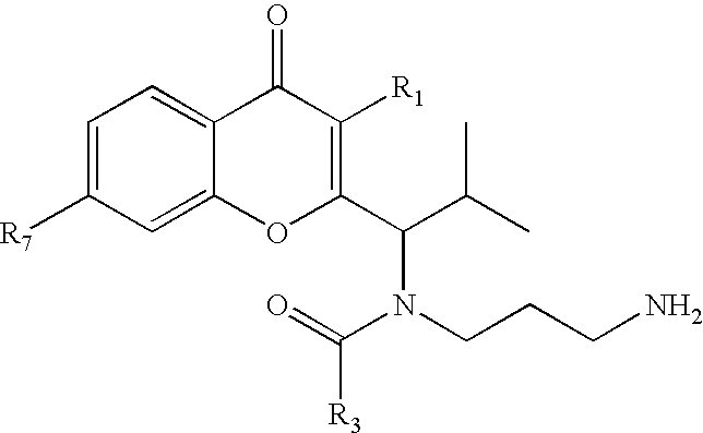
C1=C([R7])C=C2C(=C1)C(=O)C([R1])=C(C(C(C)C)N(CCCN)C(=O)[R3])O2
